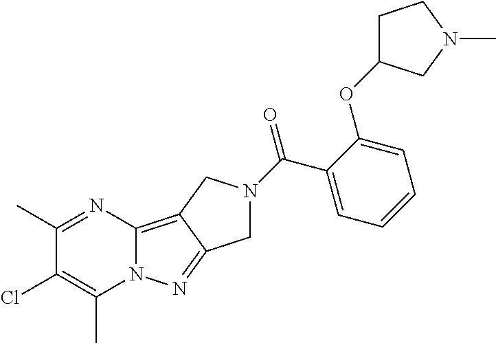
C1(C)=NC2=C3C(=NN2C(C)=C1Cl)CN(C(=O)C1=CC=CC=C1OC1CCN(C)C1)C3
